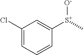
C1(Cl)=CC=CC([S+](C)[O-])=C1
